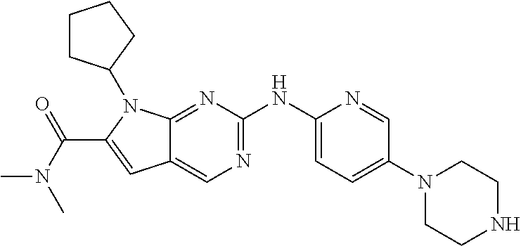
CN(C(=O)C1=CC2=CN=C(NC3=CC=C(N4CCNCC4)C=N3)N=C2N1C1CCCC1)C
